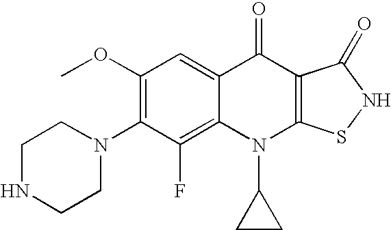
C12=C(F)C(N3CCNCC3)=C(OC)C=C1C(=O)C1=C(N2C2CC2)SNC1=O
